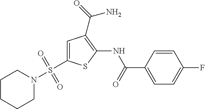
C1=C(S(N2CCCCC2)(=O)=O)SC(NC(=O)C2=CC=C(F)C=C2)=C1C(=O)N
